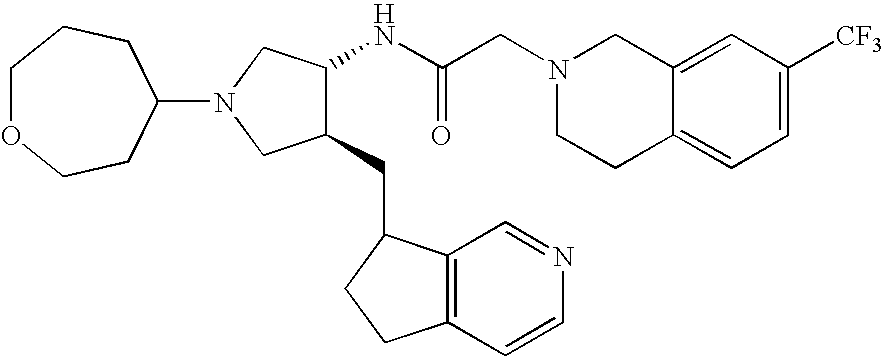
C12=CC([CF3])=CC=C1CCN(CC(NC1C(CC3C4=C(CC3)C=CN=C4)CN(C3CCOCCC3)C1)=O)C2
